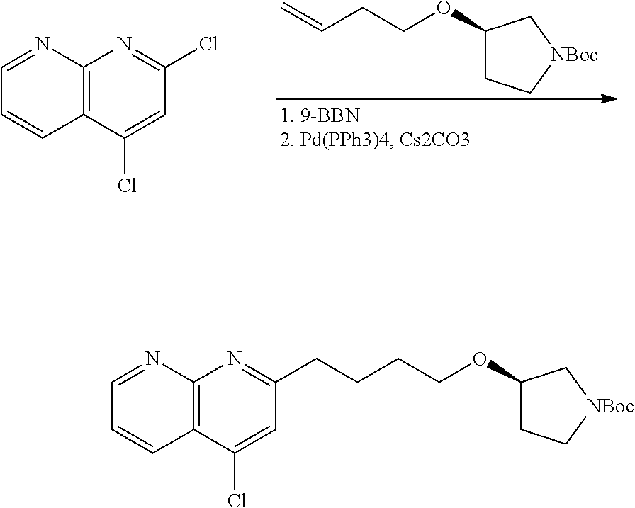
C1(OCCC=C)CC[NBoc]C1.C12=C(C(Cl)=CC(Cl)=N1)C=CC=N2.C12=C(C(Cl)=CC(CCCCOC3CC[NBoc]C3)=N1)C=CC=N2
